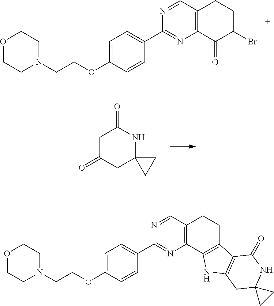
O1CCN(CCOC2=CC=C(C3=NC4=C(C=N3)CCC(Br)C4=O)C=C2)CC1.C1C(=O)CC2(NC1=O)CC2.N1=CC2=C(N=C1C1=CC=C(OCCN3CCOCC3)C=C1)C1=C(CC2)C2=C(N1)CC1(NC2=O)CC1
